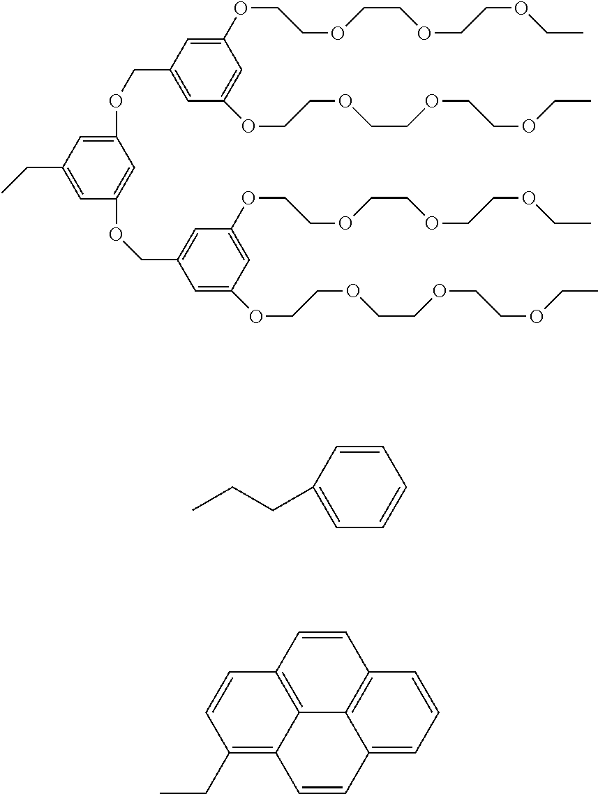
C1=C(COC2=CC(CC)=CC(OCC3=CC(OCCOCCOCCOCC)=CC(OCCOCCOCCOCC)=C3)=C2)C=C(OCCOCCOCCOCC)C=C1OCCOCCOCCOCC.C1=C(CCC)C=CC=C1.C12=C3C=CC4=C1C(=CC=C4)C=CC2=C(CC)C=C3
